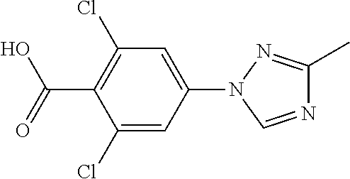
C1(Cl)=CC(N2N=C(C)N=C2)=CC(Cl)=C1C(=O)O
